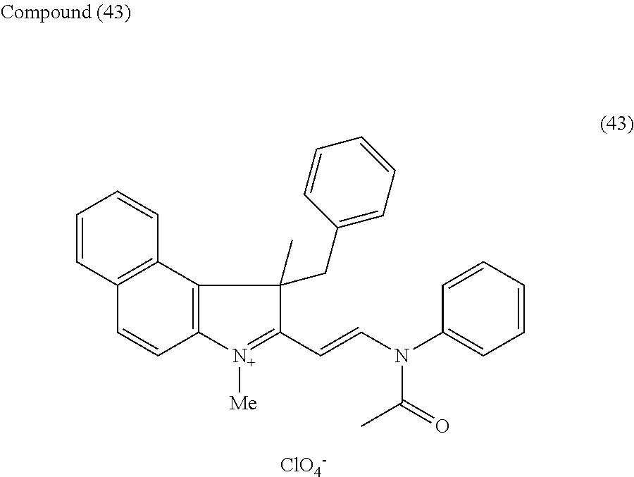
C1=CC2=C(C=C1)C1=C(C=C2)[N+]([Me])=C(C=CN(C2=CC=CC=C2)C(=O)C)C1(CC1=CC=CC=C1)C.[ClO4-]
